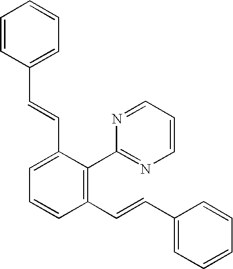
C1=CC(C=CC2=CC=CC(C=CC3=CC=CC=C3)=C2C2=NC=CC=N2)=CC=C1
